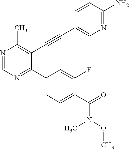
N1=CN=C(C2=CC=C(C(=O)N(C)OC)C(F)=C2)C(C#CC2=CN=C(N)C=C2)=C1C
